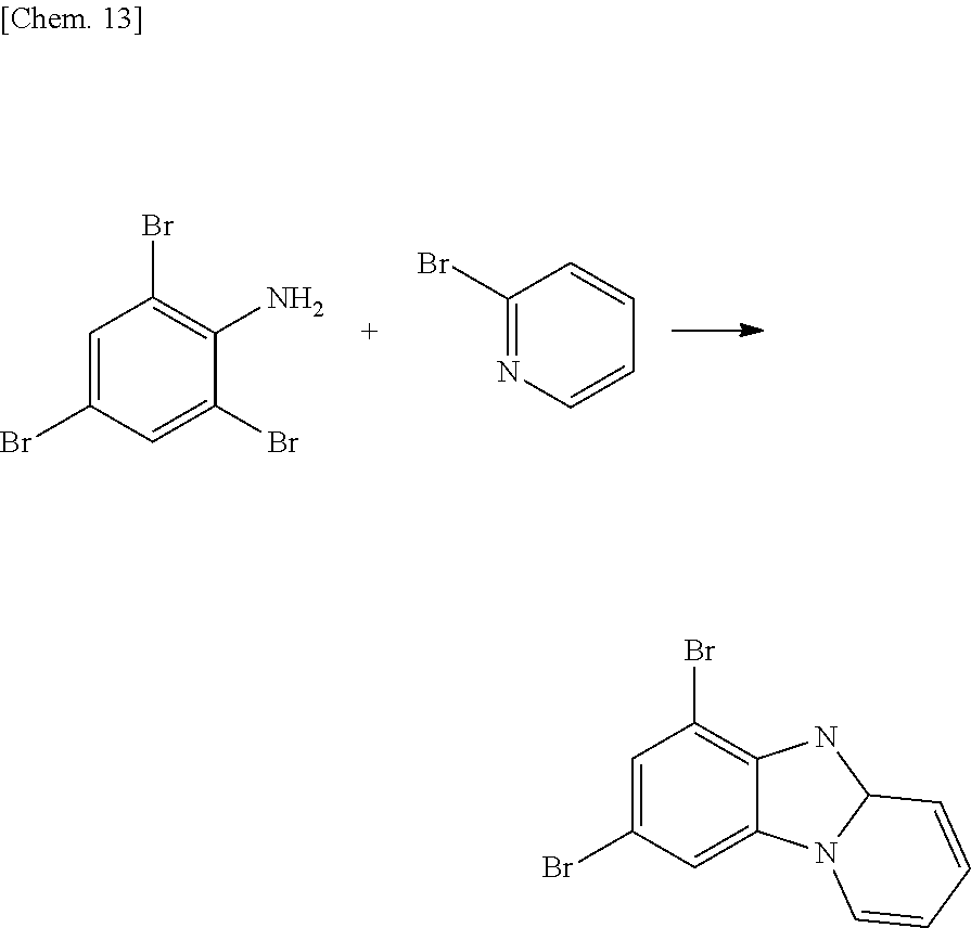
C1=C(Br)C=C(Br)C(N)=C1Br.C1(Br)=NC=CC=C1.C1=C(Br)C=C2C(=C1Br)NC1N2C=CC=C1
